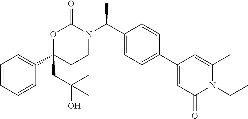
C1=CC=CC(C2(CC(C)(O)C)CCN(C(C3=CC=C(C4=CC(=O)N(CC)C(C)=C4)C=C3)C)C(=O)O2)=C1
